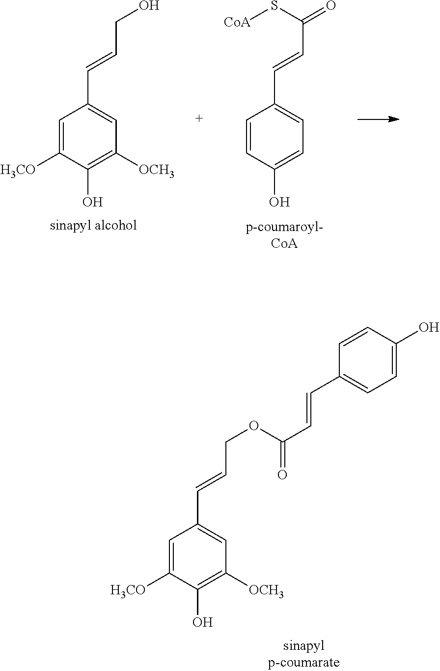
C1=C([H3CO])C(O)=C([OCH3])C=C1C=CCOC(C=CC1=CC=C(O)C=C1)=O.C1=C([H3CO])C(O)=C([OCH3])C=C1C=CCO.C1=CC(O)=CC=C1C=CC(=O)S[CoA]
